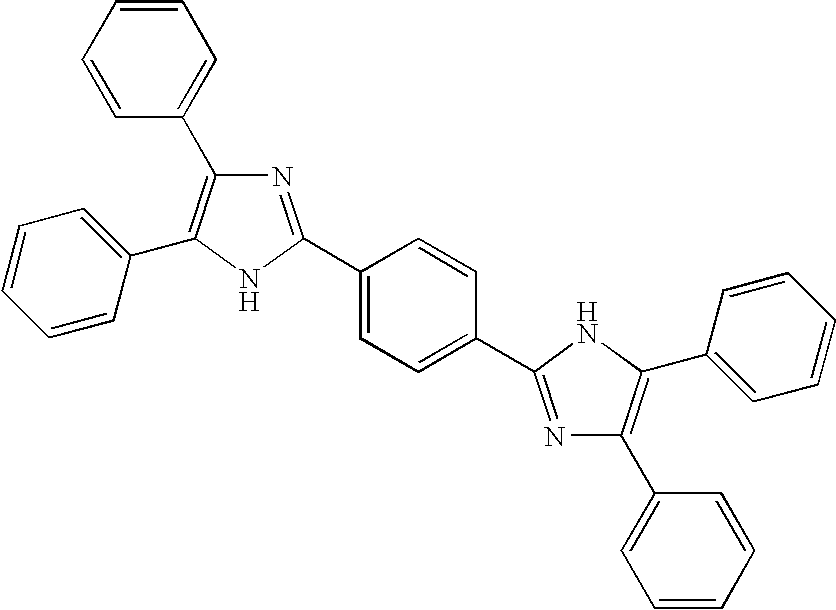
C1(C2=NC(C3=CC=CC=C3)=C(C3=CC=CC=C3)N2)=CC=C(C2=NC(C3=CC=CC=C3)=C(C3=CC=CC=C3)N2)C=C1
